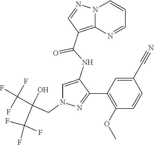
N12C(=C(C(NC3=CN(CC(C(F)(F)F)(O)C(F)(F)F)N=C3C3=C(OC)C=CC(C#N)=C3)=O)C=N1)N=CC=C2
